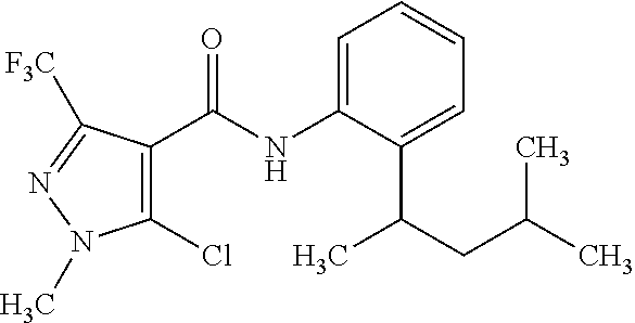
C1=C(NC(=O)C2=C(Cl)N(C)N=C2[F3C])C(C(CC(C)C)C)=CC=C1
